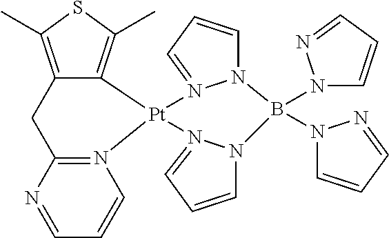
C12=C(C)SC(C)=C1[Pt]1(N3=C(C2)N=CC=C3)N2=CC=CN2B(N2C=CC=N2)(N2C=CC=N2)N2C=CC=N12
